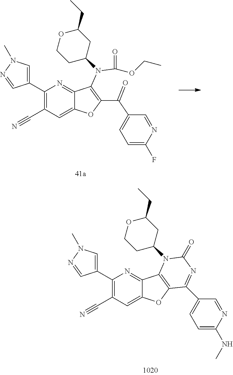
C1(C2=CN(C)N=C2)=C(C#N)C=C2C(=N1)C1=C(O2)C(C2=CC=C(NC)N=C2)=NC(=O)N1C1CCOC(CC)C1.C1(C2=CN(C)N=C2)=C(C#N)C=C2C(=N1)C(N(C(OCC)=O)C1CCOC(CC)C1)=C(C(=O)C1=CC=C(F)N=C1)O2
